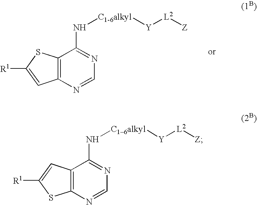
C12=C(N=CN=C1N[C1-6alkyl][Y][L2][Z])C=C([R1])S2.C12=C(N=CN=C1N[C16alkyl][Y][L2][Z])SC([R1])=C2
